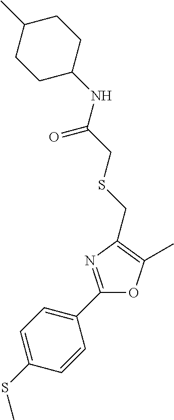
C1=C(SC)C=CC(C2=NC(CSCC(NC3CCC(C)CC3)=O)=C(C)O2)=C1
